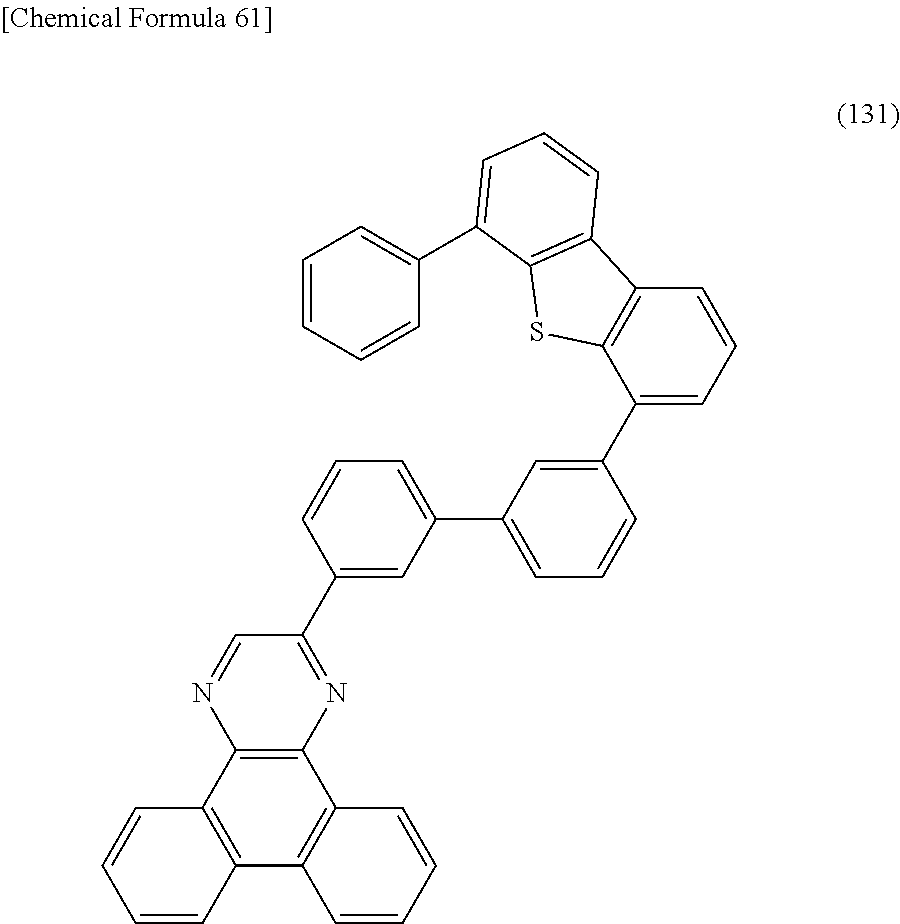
C12=C(C3=C(C4=C1C=CC=C4)C=CC=C3)N=CC(C1=CC(C3=CC=CC(C4=CC=CC5=C4SC4=C5C=CC=C4C4=CC=CC=C4)=C3)=CC=C1)=N2
